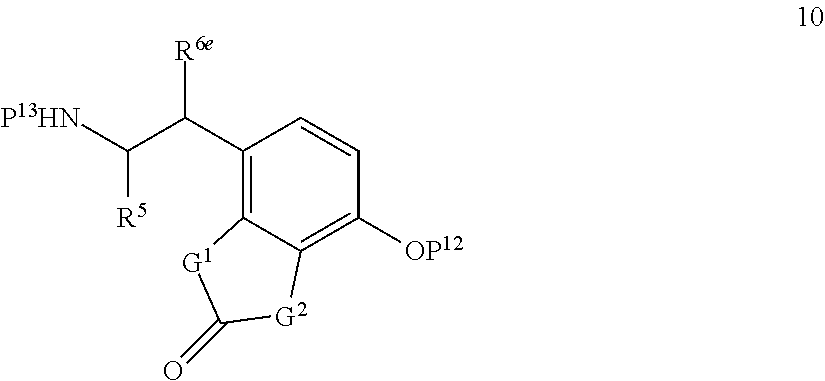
[P13HN]C(C(C1=C2C(=C([OP12])C=C1)[G2]C(=O)[G1]2)[R6e])[R5]
